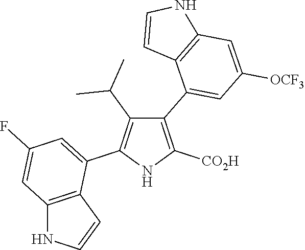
C1(C2=CC([OCF3])=CC3=C2C=CN3)=C([CO2H])NC(C2=CC(F)=CC3=C2C=CN3)=C1C(C)C
